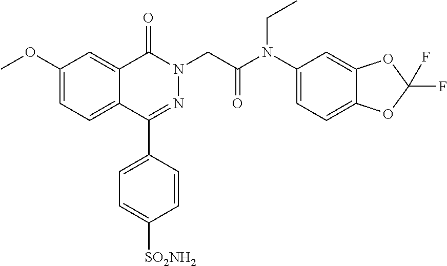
C1(OC)=CC=C2C(=C1)C(=O)N(CC(N(C1=CC=C3C(=C1)OC(F)(F)O3)CC)=O)N=C2C1=CC=C([SO2NH2])C=C1
